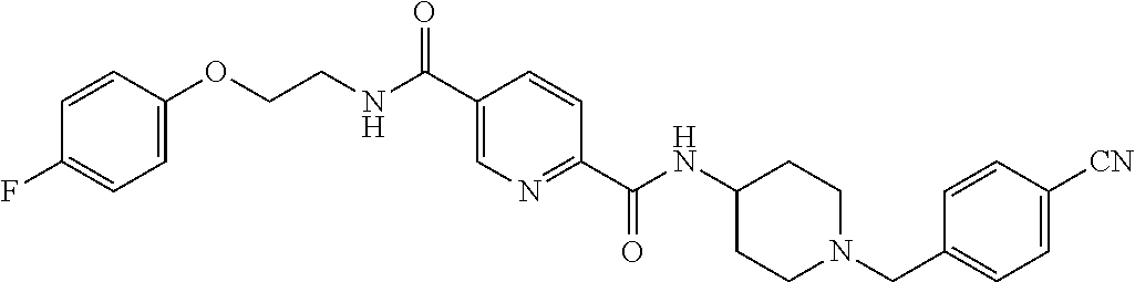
C(CNC(C1=CN=C(C(=O)NC2CCN(CC3=CC=C([CN])C=C3)CC2)C=C1)=O)OC1=CC=C(F)C=C1
